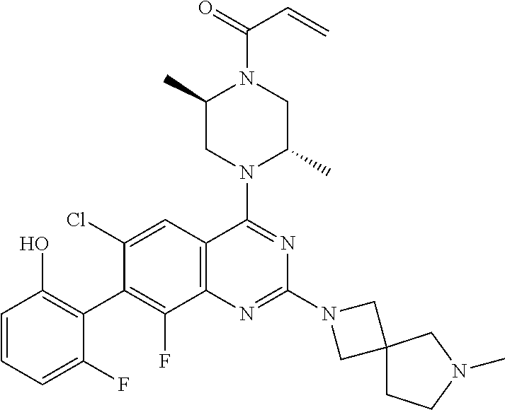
C1=CC=C(F)C(C2=C(F)C3=C(C=C2Cl)C(N2C(C)CN(C(=O)C=C)C(C)C2)=NC(N2CC4(C2)CCN(C)C4)=N3)=C1O
